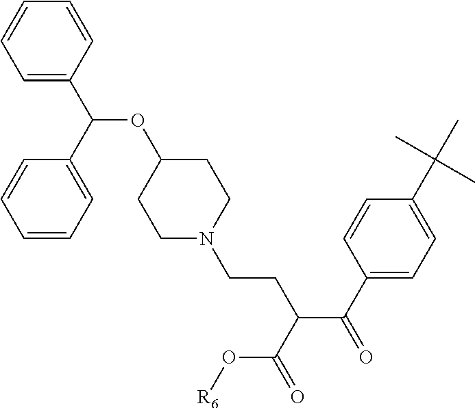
C1=C(C(C2=CC=CC=C2)OC2CCN(CCC(C(C3=CC=C(C(C)(C)C)C=C3)=O)C(O[R6])=O)CC2)C=CC=C1
